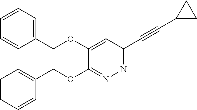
C1=C(OCC2=CC=CC=C2)C(OCC2=CC=CC=C2)=NN=C1C#CC1CC1
